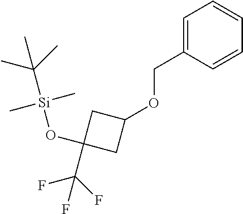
C1=C(COC2CC(C(F)(F)F)(O[Si](C(C)(C)C)(C)C)C2)C=CC=C1
